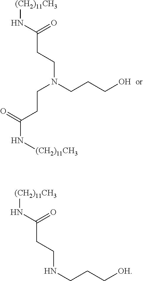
[(CH2)11CH3]NC(CCN(CCCO)CCC(N[(CH2)11CH3])=O)=O.[(CH2)11CH3]NC(CCNCCC[OH])=O
